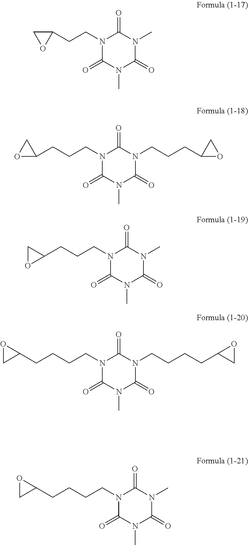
N1(CCC2CO2)C(=O)N(C)C(=O)N(C)C1=O.N1(CCCC2CO2)C(=O)N(C)C(=O)N(CCCC2OC2)C1=O.N1(CCCC2CO2)C(=O)N(C)C(=O)N(C)C1=O.N1(CCCCC2OC2)C(=O)N(C)C(=O)N(CCCCC2CO2)C1=O.N1(CCCCC2OC2)C(=O)N(C)C(=O)N(C)C1=O
